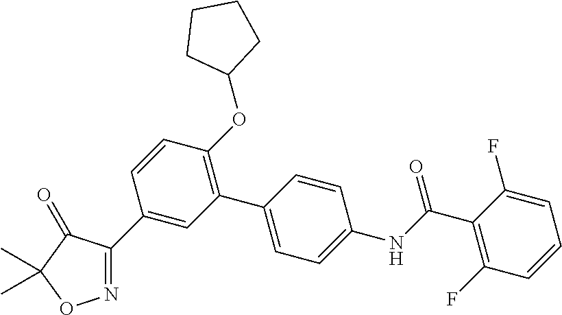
N1=C(C2=CC(C3=CC=C(NC(C4=C(F)C=CC=C4F)=O)C=C3)=C(OC3CCCC3)C=C2)C(=O)C(C)(C)O1
